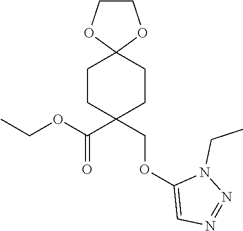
CCOC(C1(COC2=CN=NN2CC)CCC2(CC1)OCCO2)=O
